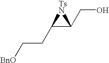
C(CC1C(CO)[TsN]1)[BnO]
